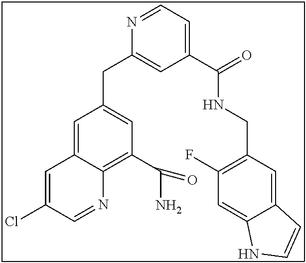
N1=CC=C(C(NCC2=C(F)C=C3C(=C2)C=CN3)=O)C=C1CC1=CC(C(=O)N)=C2C(=C1)C=C(Cl)C=N2
